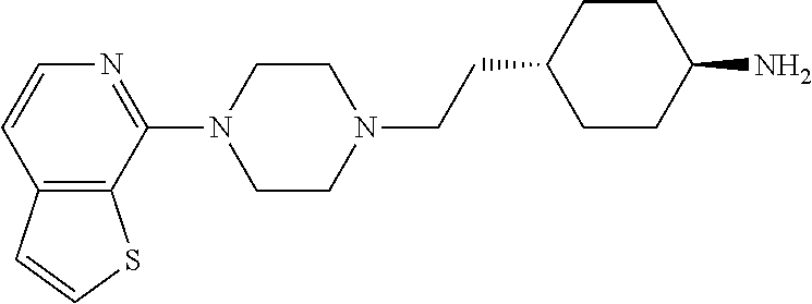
N1=C(N2CCN(CCC3CCC(N)CC3)CC2)C2=C(C=C1)C=CS2
